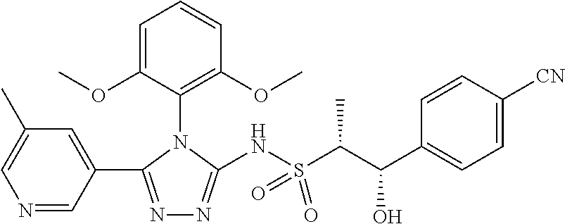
N1=C(C2=CC(C)=CN=C2)N(C2=C(OC)C=CC=C2OC)C(NS(C(C(C2=CC=C([CN])C=C2)O)C)(=O)=O)=N1
